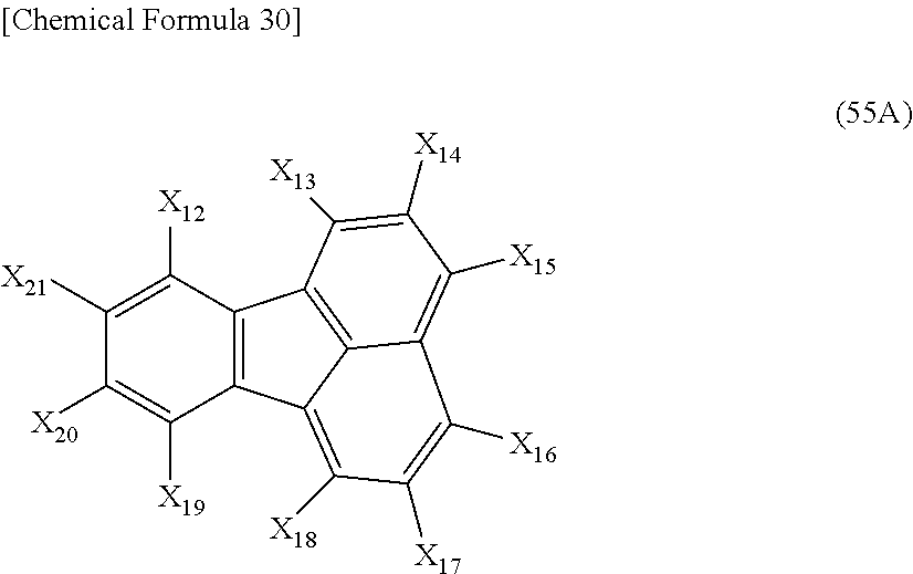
C1([X21])=C([X12])C2=C(C([X19])=C1[X20])C1=C([X18])C([X17])=C([X16])C3=C([X15])C([X14])=C([X13])C2=C13
